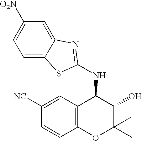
C12=C(C(NC3=NC4=CC([O2N])=CC=C4S3)C(O)C(C)(C)O1)C=C([NC])C=C2
